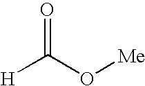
C(O[Me])([H])=O
